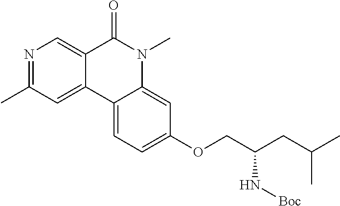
N1=C(C)C=C2C(=C1)C(=O)N(C)C1=CC(OCC(CC(C)C)N[Boc])=CC=C21
